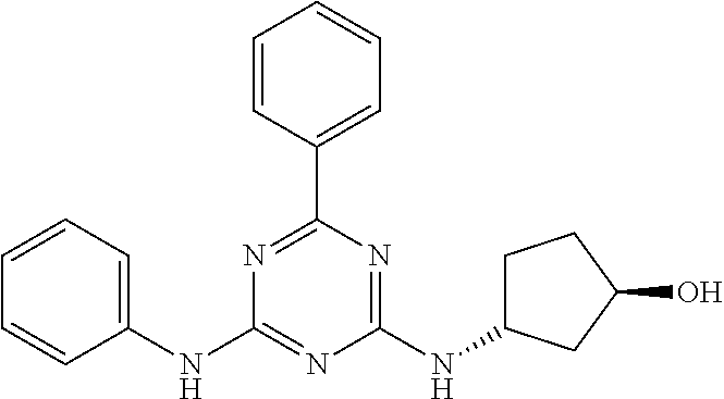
C1=CC=CC(NC2=NC(NC3CCC(O)C3)=NC(C3=CC=CC=C3)=N2)=C1
